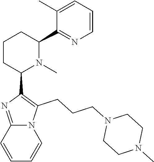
C1CC(C2=C(CCCN3CCN(C)CC3)N3C(=N2)C=CC=C3)N(C)C(C2=NC=CC=C2C)C1
